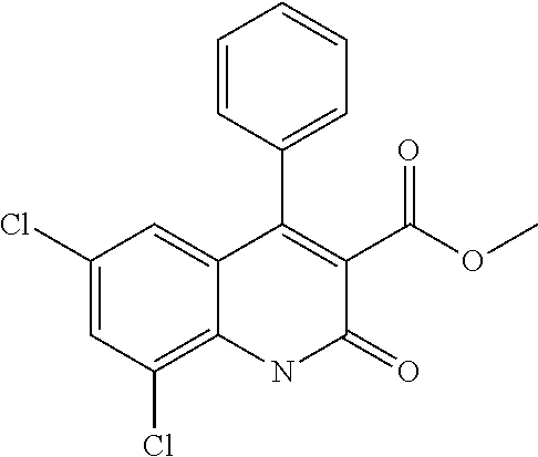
C1(Cl)=CC(Cl)=C2C(=C1)C(C1=CC=CC=C1)=C(C(OC)=O)C(=O)N2
